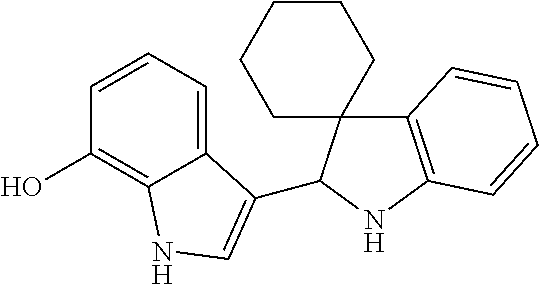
C12=CC=CC(O)=C1NC=C2C1C2(CCCCC2)C2=C(N1)C=CC=C2
